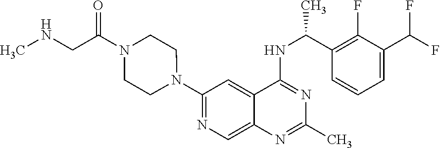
C1(N2CCN(C(CNC)=O)CC2)=NC=C2C(=C1)C(NC(C1=C(F)C(C(F)F)=CC=C1)C)=NC(C)=N2
